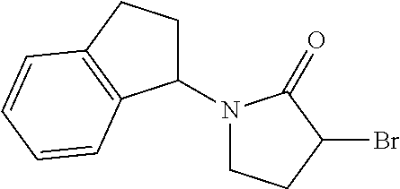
C1CC(Br)C(=O)N1C1CCC2=C1C=CC=C2
